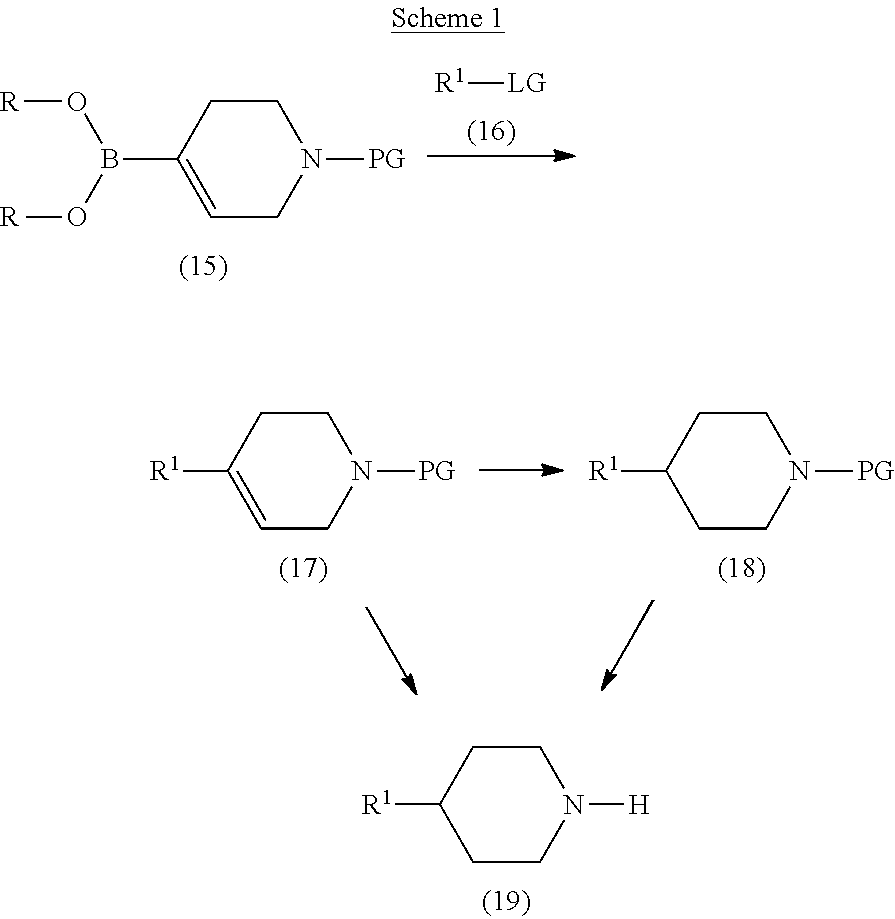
C1CC([R1])CCN1[H].C1CC(B(O[R])O[R])=CCN1[PG].[R1][LG].C1CC([R1])=CCN1[PG].C1CC([R1])CCN1[PG]
